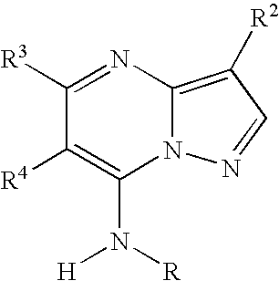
C1([R3])=NC2=C([R2])C=NN2C(N([R])[H])=C1[R4]
